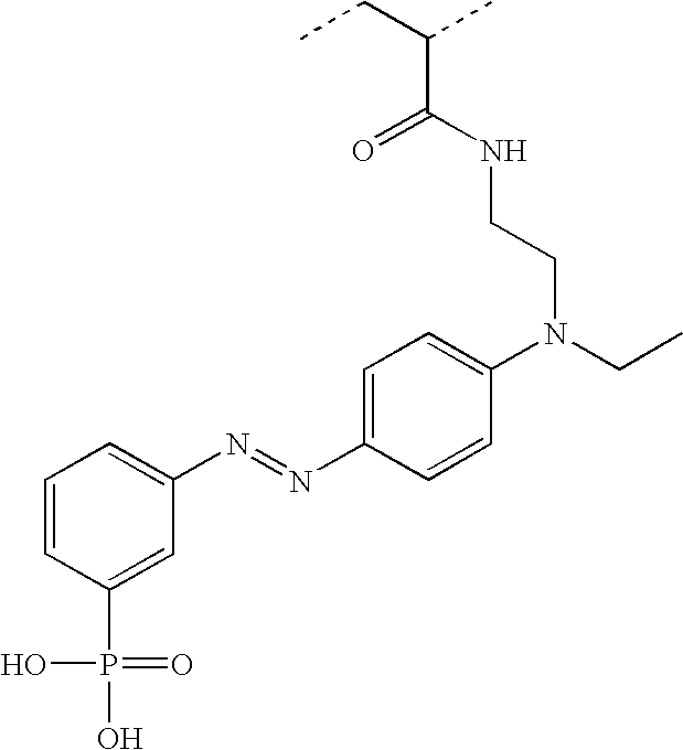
C1=CC(P(O)(=O)O)=CC(N=NC2=CC=C(N(CC)CCNC(C(CC)C)=O)C=C2)=C1
